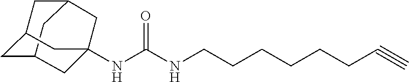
C12CC3CC(C1)CC(NC(NCCCCCCC#C)=O)(C3)C2
